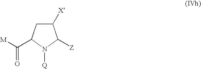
C1([X])CC(C([M])=O)N([Q])C1[Z]
